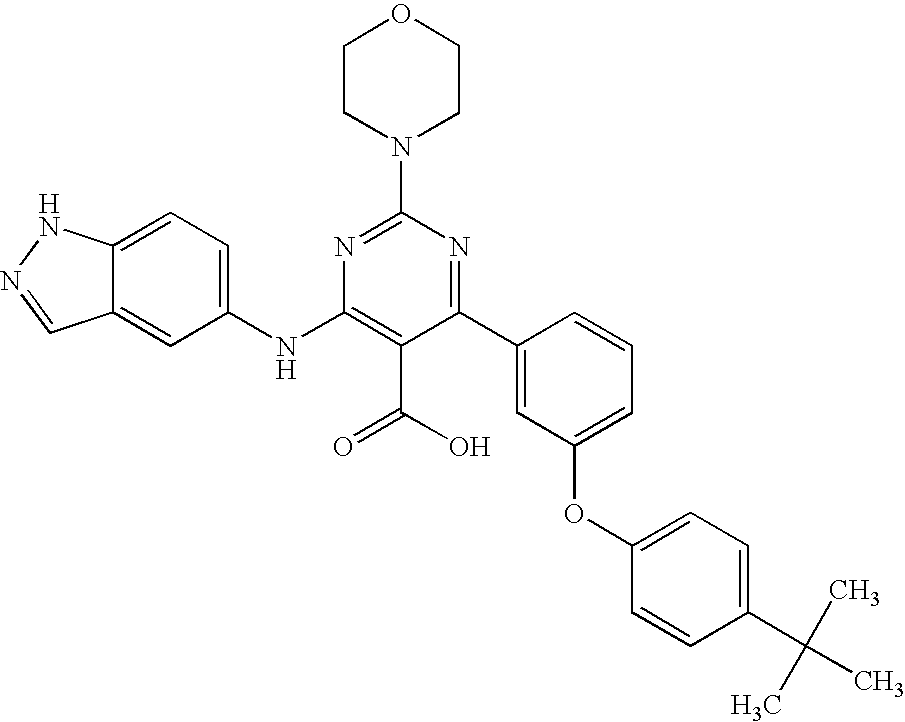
C1(C2=CC(OC3=CC=C(C(C)(C)C)C=C3)=CC=C2)=NC(N2CCOCC2)=NC(NC2=CC=C3C(=C2)C=NN3)=C1C(O)=O
